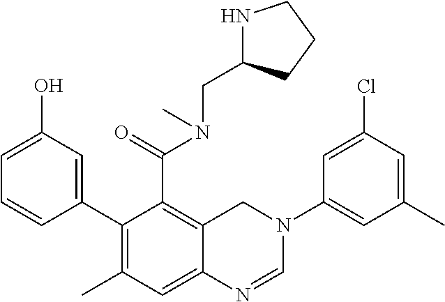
C1=NC2=CC(C)=C(C3=CC(O)=CC=C3)C(C(=O)N(C)CC3NCCC3)=C2CN1C1=CC(C)=CC(Cl)=C1
